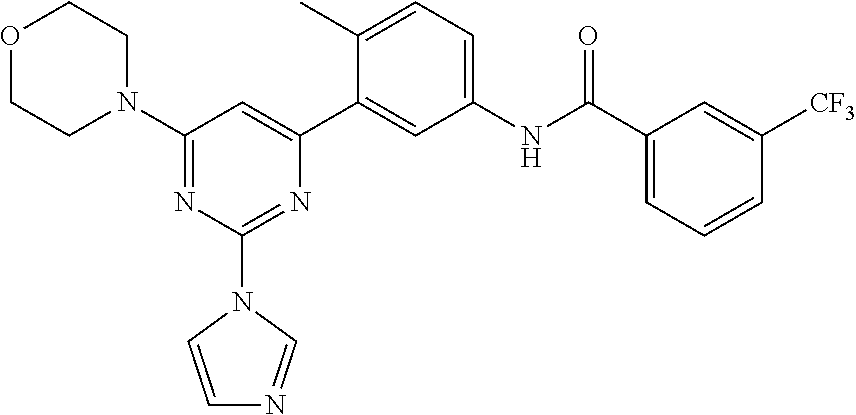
O1CCN(C2=NC(N3C=NC=C3)=NC(C3=CC(NC(C4=CC=CC([CF3])=C4)=O)=CC=C3C)=C2)CC1
